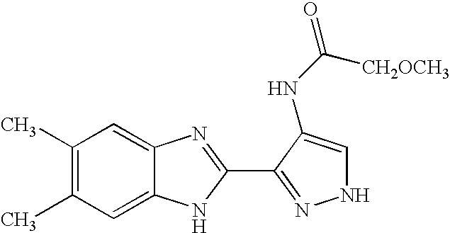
C12=CC(C)=C(C)C=C1N=C(C1=NNC=C1NC(=O)[CH2OCH3])N2
